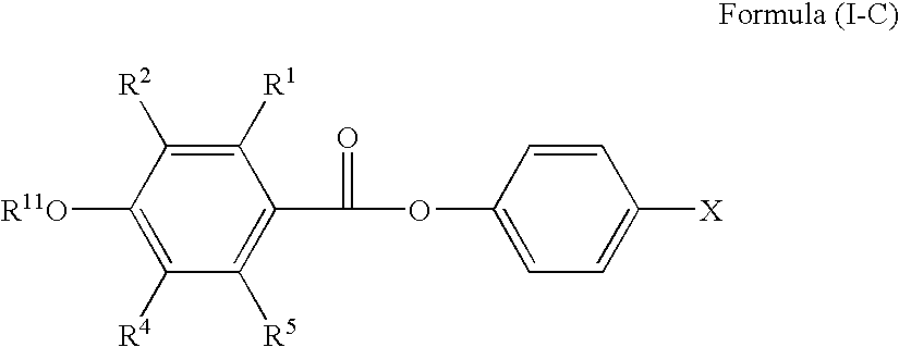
C1([R4])=C([R11O])C([R2])=C([R1])C(C(OC2=CC=C([X])C=C2)=O)=C1[R5]
